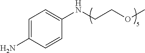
C1=C(N)C=CC(NCCOC)=C1
